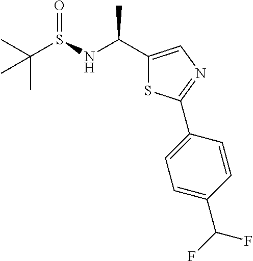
CC(S(NC(C1=CN=C(C2=CC=C(C(F)F)C=C2)S1)C)=O)(C)C
